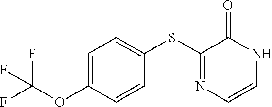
C1(SC2=NC=CNC2=O)=CC=C(OC(F)(F)F)C=C1
